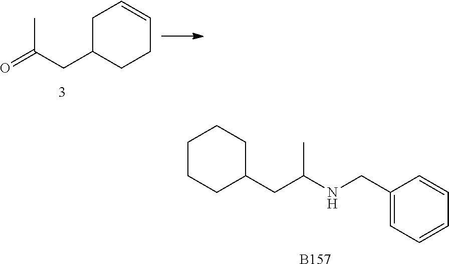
O=C(CC1CCC=CC1)C.C1CCC(CC(NCC2=CC=CC=C2)C)CC1.[B157]
